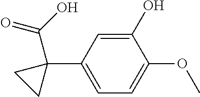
C1(O)=CC(C2(C(O)=O)CC2)=CC=C1OC
